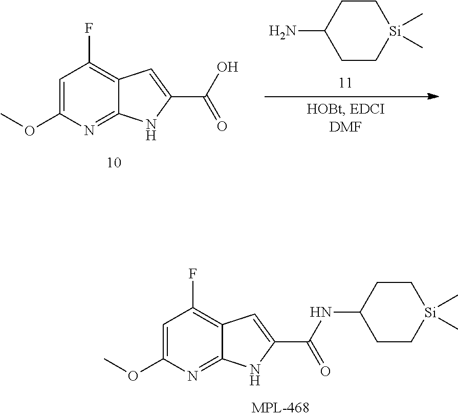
C1C[Si](C)(C)CCC1N.C1=C(OC)N=C2C(=C1F)C=C(C(O)=O)N2.C1=C(OC)N=C2C(=C1F)C=C(C(NC1CC[Si](C)(C)CC1)=O)N2
